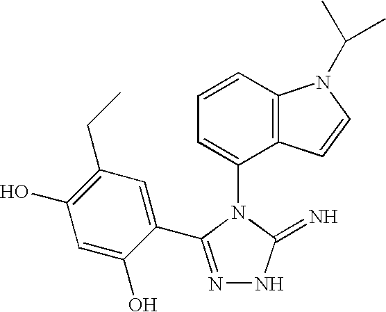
C1=CC2=C(C(N3C(=N)NN=C3C3=CC(CC)=C(O)C=C3O)=C1)C=CN2C(C)C
